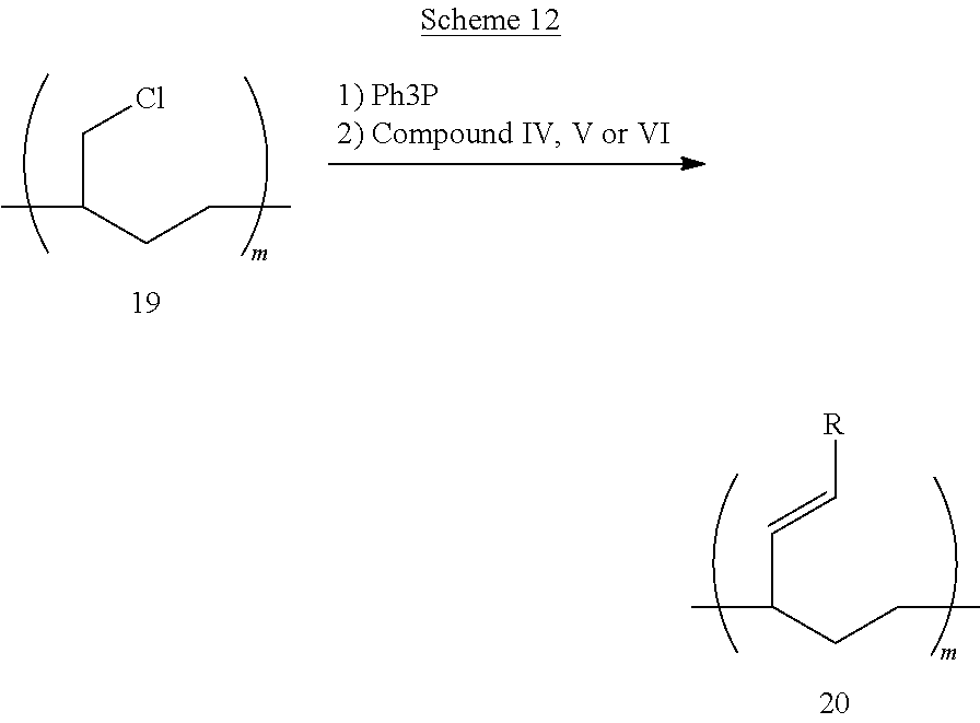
CC(CCC)CCl.CC(CCC)C=C[R]
